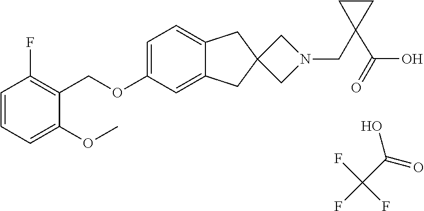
C1=CC(F)=C(COC2=CC=C3C(=C2)CC2(C3)CN(CC3(C(O)=O)CC3)C2)C(OC)=C1.FC(F)(F)C(O)=O
